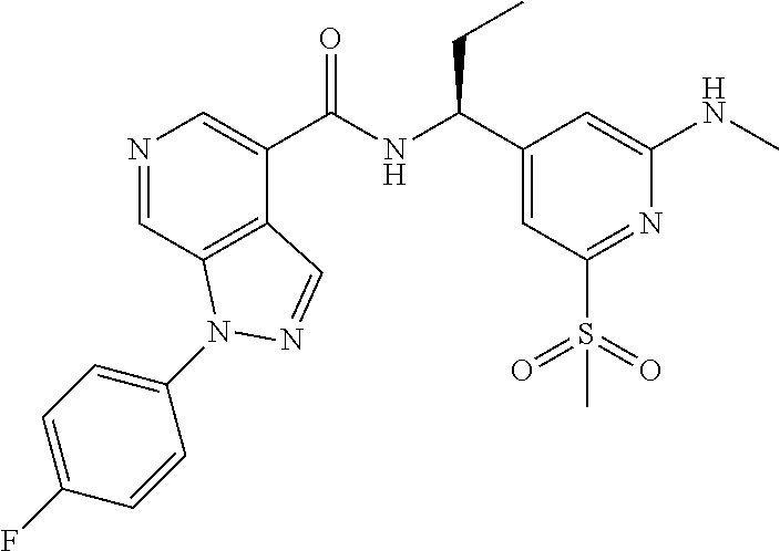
N1=CC2=C(C(C(NC(C3=CC(S(C)(=O)=O)=NC(NC)=C3)CC)=O)=C1)C=NN2C1=CC=C(F)C=C1
